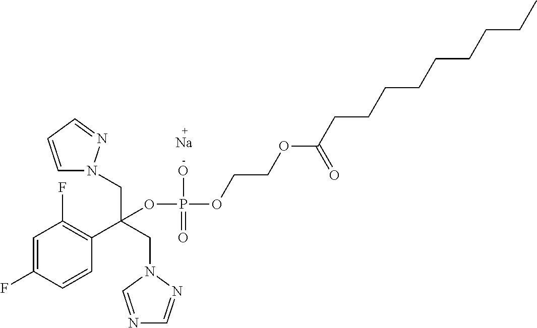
C1=C(F)C=CC(C(CN2C=NC=N2)(CN2C=CC=N2)OP(=O)(OCCOC(CCCCCCCCC)=O)O)=C1F.[Na]
